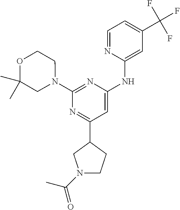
C1=NC(NC2=CC(C3CCN(C(C)=O)C3)=NC(N3CCOC(C)(C)C3)=N2)=CC(C(F)(F)F)=C1
